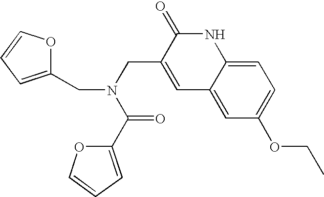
C1(CN(C(=O)C2=CC=CO2)CC2=CC3=CC(OCC)=CC=C3NC2=O)=CC=CO1
